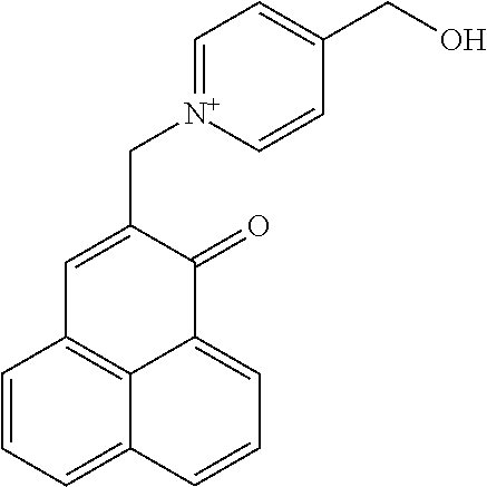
C1=CC=C2C3=C1C=C(C[N+]1=CC=C(CO)C=C1)C(=O)C3=CC=C2
